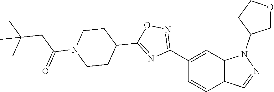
C12=C(C=C(C3=NOC(C4CCN(C(CC(C)(C)C)=O)CC4)=N3)C=C1)N(C1COCC1)N=C2
